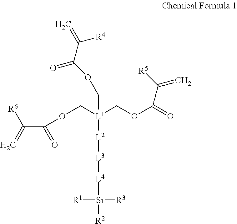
[L1]([L2][L3][L4][Si]([R1])([R3])[R2])(COC(C(=C)[R6])=O)(COC(=O)C([R5])=C)COC(C(=C)[R4])=O
